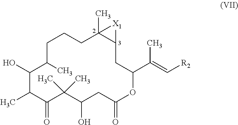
C1CC(C)C(O)C(C)C(=O)C(C)(C)C(O)CC(=O)OC(C(=C[R2])C)CC2C(C)(C1)[X1]2
